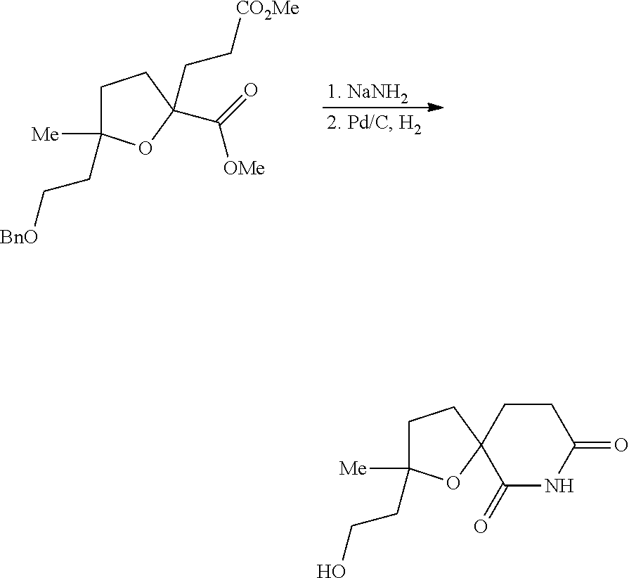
C1C([Me])(CC[BnO])OC(C(=O)[OMe])(CC[CO2Me])C1.C1C([Me])(CCO)OC2(C1)C(=O)NC(=O)CC2
